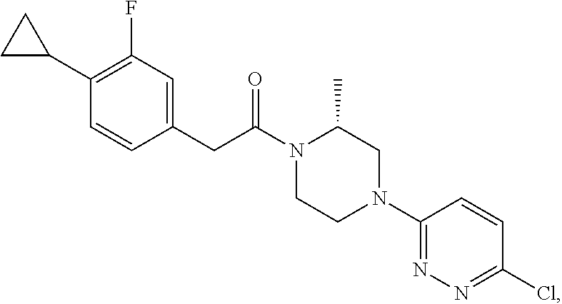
C1(N2CC(C)N(C(CC3=CC(F)=C(C4CC4)C=C3)=O)CC2)=NN=C(Cl)C=C1
